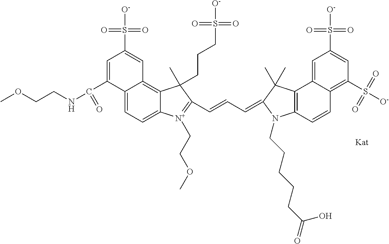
C12=CC=C3C(=C1C=C(S(=O)(=O)[O-])C=C2C(=O)NCCOC)C(C)(CCCS([O-])(=O)=O)C(C=CC=C1C(C)(C)C2=C(C=CC4=C(S([O-])(=O)=O)C=C(S([O-])(=O)=O)C=C42)N1CCCCCC(=O)O)=[N+]3CCOC
